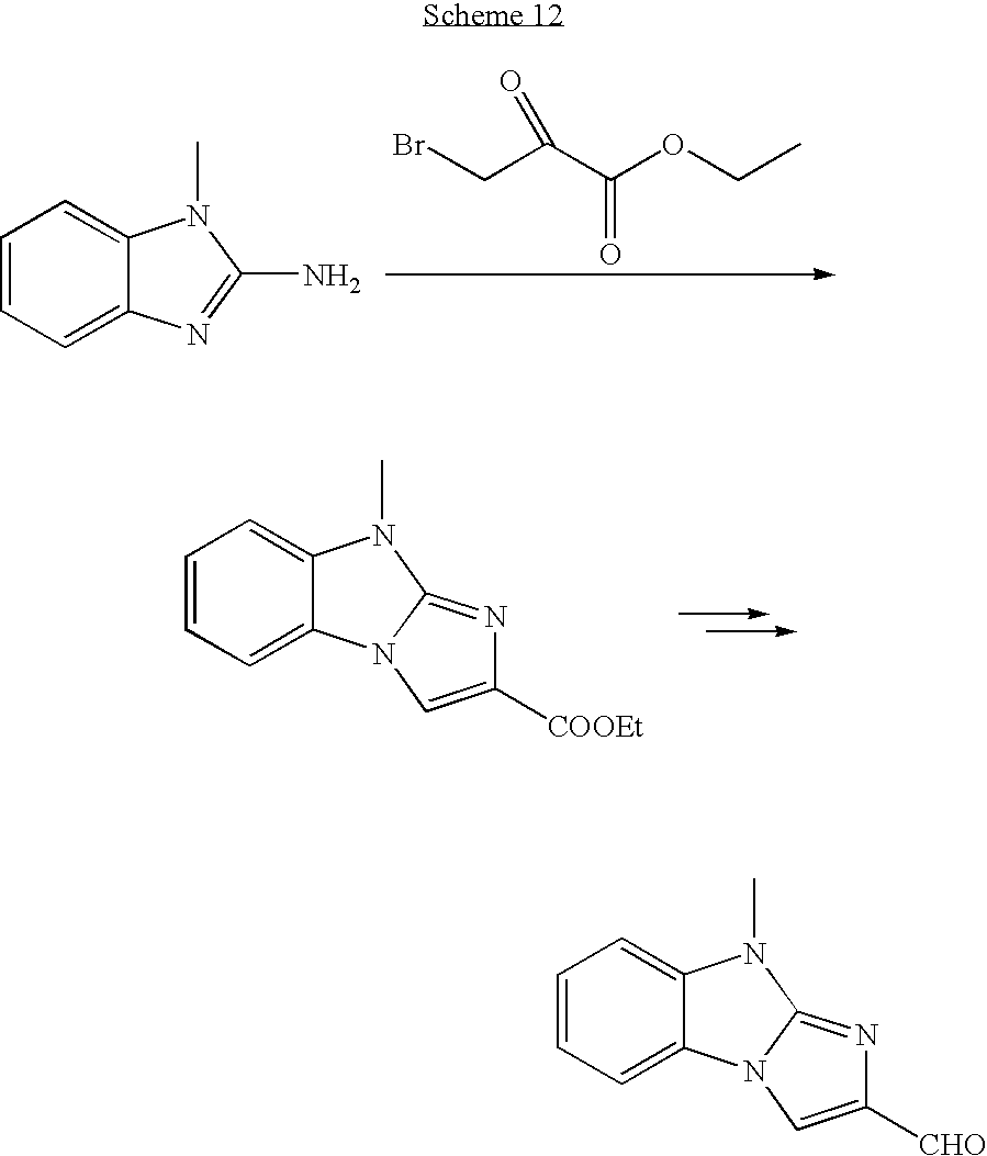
C1=CC=C2C(=C1)N(C)C(N)=N2.BrCC(C(OCC)=O)=O.C1=CC=C2C(=C1)N(C)C1=NC([COOEt])=CN21.C1=CC=C2C(=C1)N(C)C1=NC([CHO])=CN21
